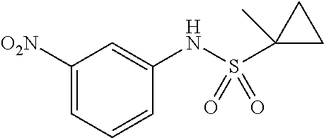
C1(NS(C2(C)CC2)(=O)=O)=CC([O2N])=CC=C1
